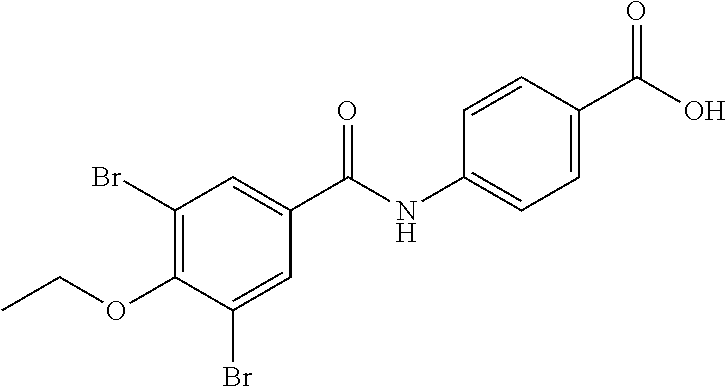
C1(Br)=C(OCC)C(Br)=CC(C(NC2=CC=C(C(O)=O)C=C2)=O)=C1
